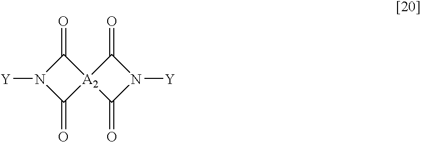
N1([Y])C(=O)[A2]2(C1=O)C(=O)N([Y])C2=O
